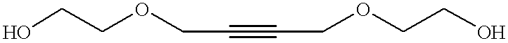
OCCOCC#CCOCCO
